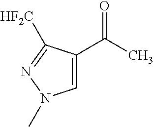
C1(C(C)=O)=CN(C)N=C1[HF2C]
